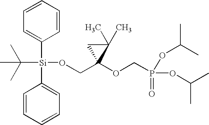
C1=CC=CC([Si](C(C)(C)C)(C2=CC=CC=C2)OCC2(OCP(=O)(OC(C)C)OC(C)C)C(C)(C)C2)=C1
